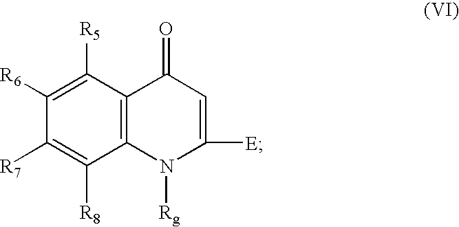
C1([R5])=C([R6])C([R7])=C([R8])C2=C1C(=O)C=C([E])N2[Rg]
